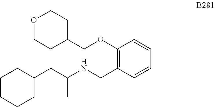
C1(OCC2CCOCC2)=C(CNC(CC2CCCCC2)C)C=CC=C1
